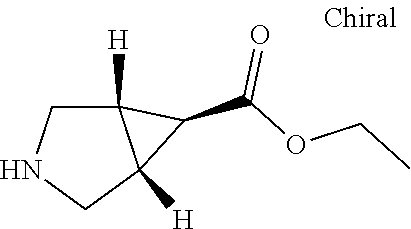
C12([H])CNCC1([H])C2C(OCC)=O
